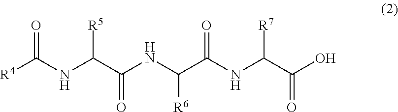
[R4]C(NC(C(NC(C(NC(C(O)=O)[R7])=O)[R6])=O)[R5])=O
